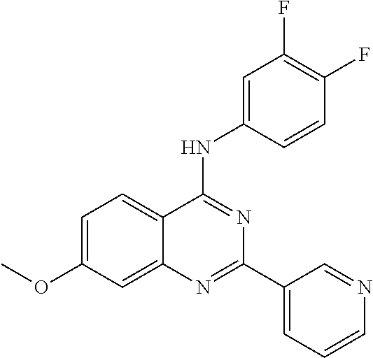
C1=C(OC)C=C2C(=C1)C(NC1=CC(F)=C(F)C=C1)=NC(C1=CC=CN=C1)=N2
